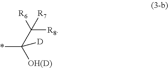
*C([OH(D)])(C([R8])([R6])[R7])[D]
